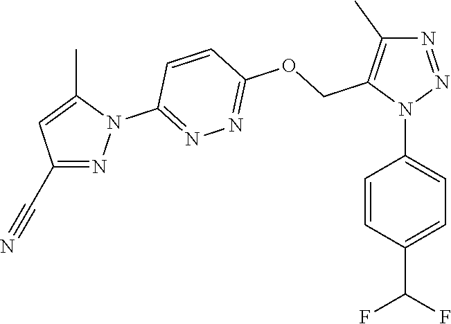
N1=NN(C2=CC=C(C(F)F)C=C2)C(COC2=NN=C(N3C(C)=CC(C#N)=N3)C=C2)=C1C
